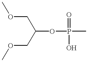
O(CC(COC)OP(=O)(O)C)C
